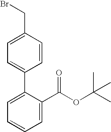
C1=C(C2=CC=CC=C2C(OC(C)(C)C)=O)C=CC(CBr)=C1
